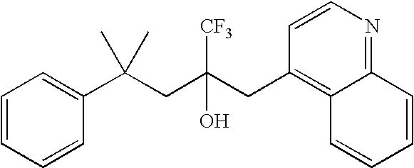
C1=CC(C(CC(CC2=C3C(=NC=C2)C=CC=C3)([CF3])O)(C)C)=CC=C1
